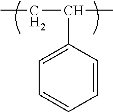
CCC(C1=CC=CC=C1)C
